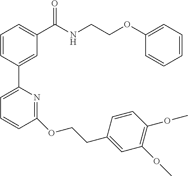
C1=CC(C2=CC=CC(OCCC3=CC(OC)=C(OC)C=C3)=N2)=CC(C(NCCOC2=CC=CC=C2)=O)=C1
